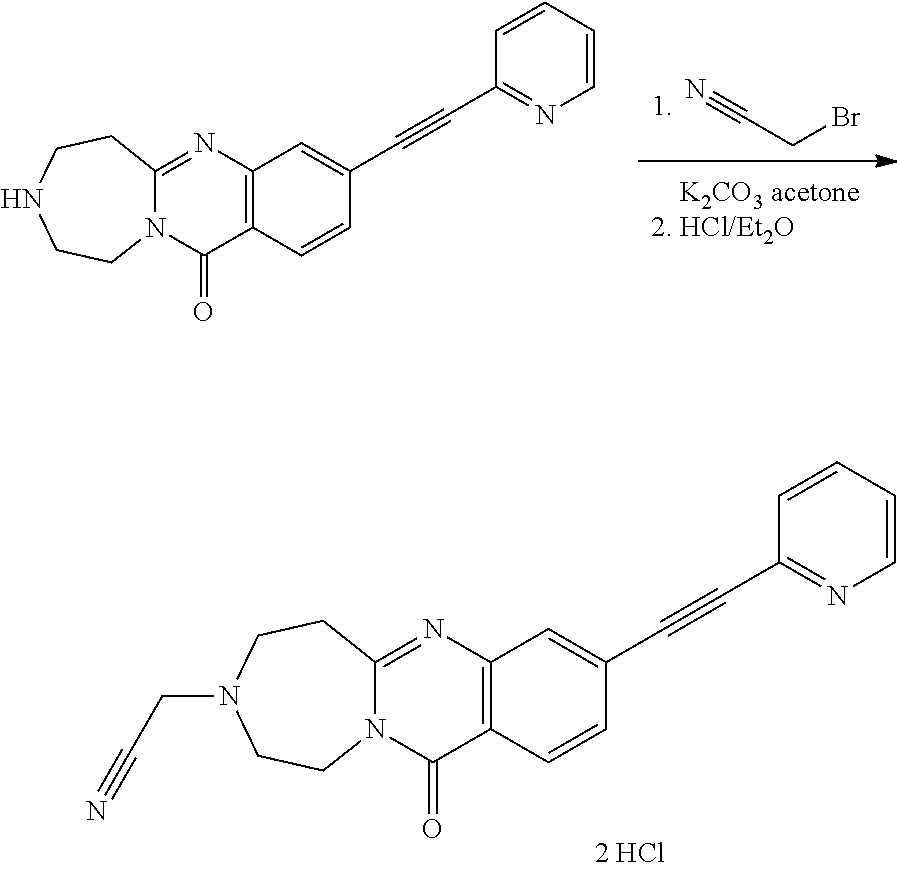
C12=C(N=C3N(C1=O)CCN(CC#N)CC3)C=C(C#CC1=NC=CC=C1)C=C2.N#CCBr.C12=C(N=C3N(C1=O)CCNCC3)C=C(C#CC1=NC=CC=C1)C=C2
